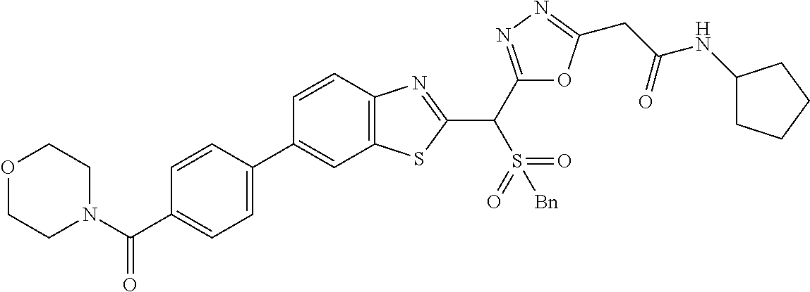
C1=C(C2=CC3=C(C=C2)N=C(C(C2=NN=C(CC(NC4CCCC4)=O)O2)S(=O)(=O)[Bn])S3)C=CC(C(N2CCOCC2)=O)=C1
